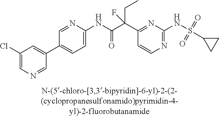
N1=C(NS(=O)(=O)C2CC2)N=C(C(C(NC2=CC=C(C3=CC(Cl)=CN=C3)C=N2)=O)(CC)F)C=C1
